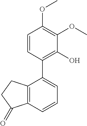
C1=CC(C2=CC=CC3=C2CCC3=O)=C(O)C(OC)=C1OC
